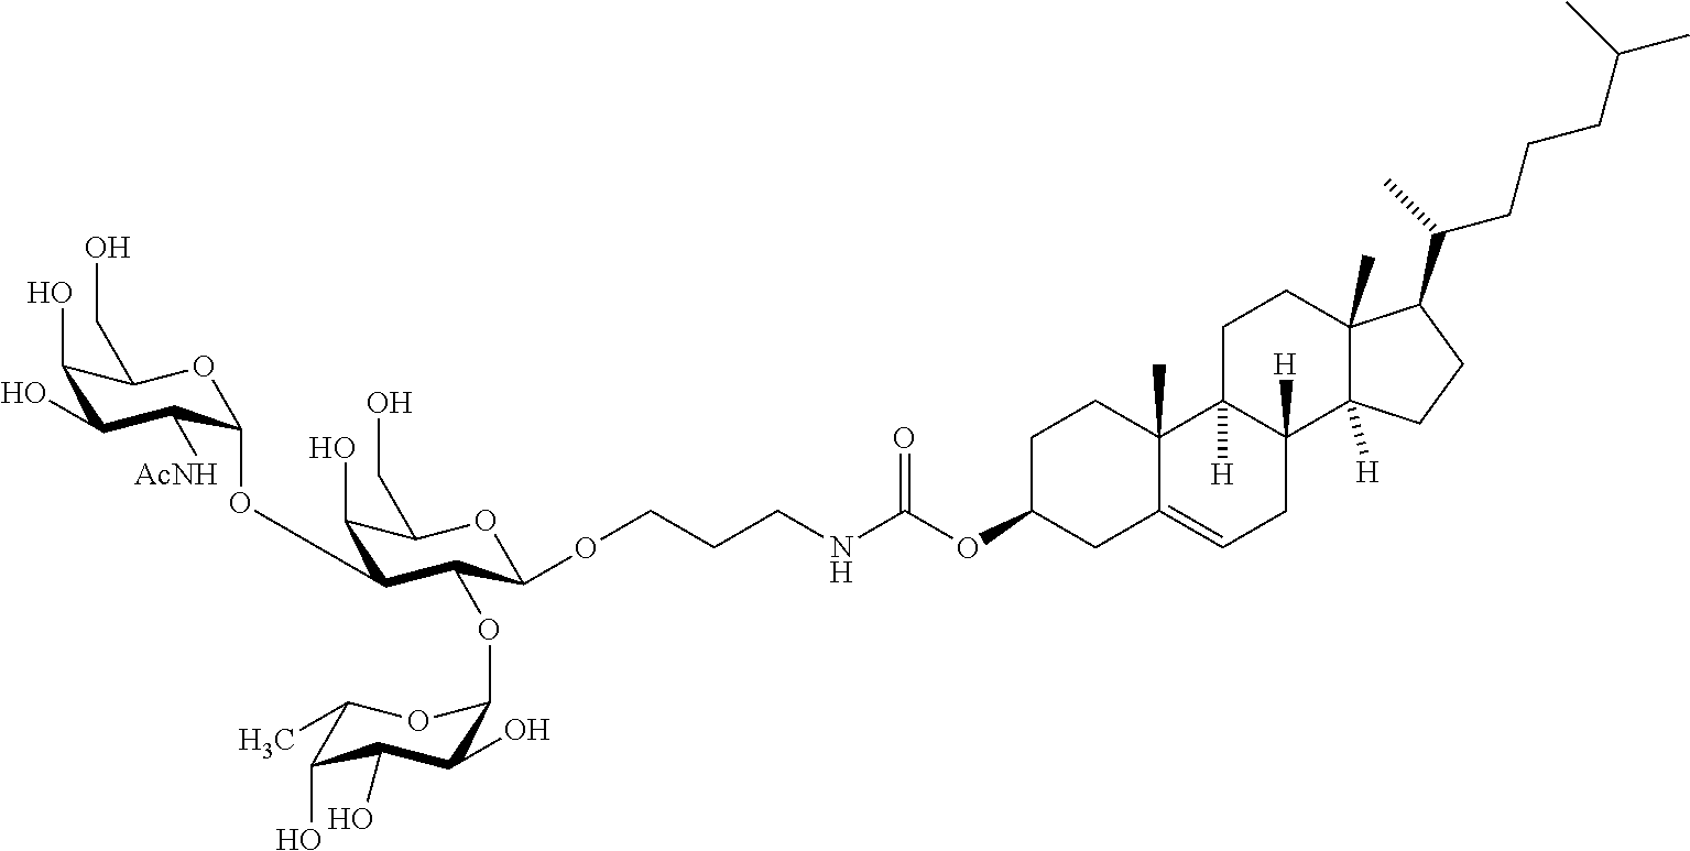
C1(O)C(O)C([AcNH])C(OC2C(O)C(CO)OC(OCCCNC(OC3CCC4(C)C(=CCC5([H])C4([H])CCC4(C)C5([H])CCC4C(CCCC(C)C)C)C3)=O)C2OC2C(O)C(O)C(O)C(C)O2)OC1CO
